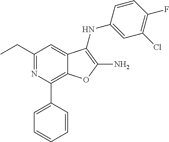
C1(CC)=NC(C2=CC=CC=C2)=C2C(=C1)C(NC1=CC(Cl)=C(F)C=C1)=C(N)O2
